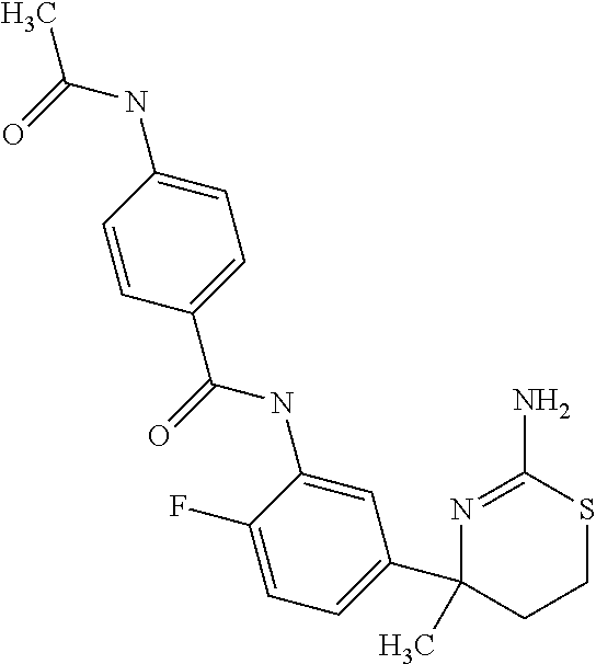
C1=CC(NC(=O)C)=CC=C1C(=O)NC1=CC(C2(C)CCSC(N)=N2)=CC=C1F
